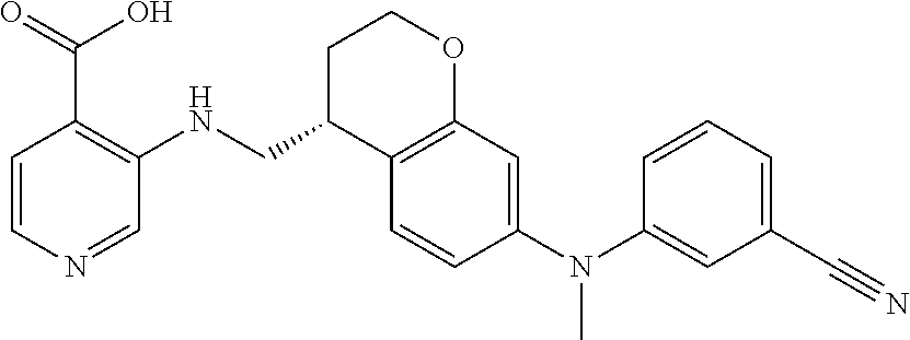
C1=CC(N(C2=CC(C#N)=CC=C2)C)=CC2=C1C(CNC1=C(C(O)=O)C=CN=C1)CCO2
